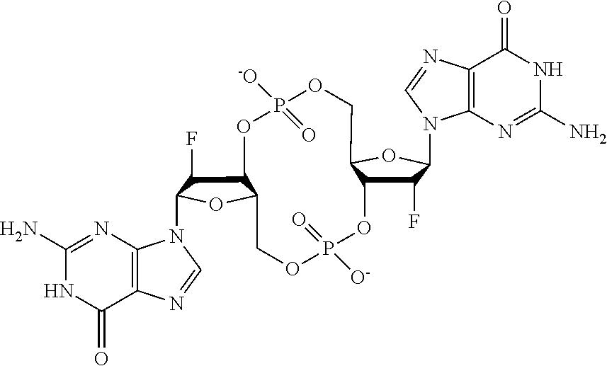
C12=C(N=C(N)NC1=O)N(C1C(F)C3OP([-O])(=O)OCC4C(OP(=O)([O-])OCC3O1)C(F)C(N1C3=C(C(=O)NC(N)=N3)N=C1)O4)C=N2
